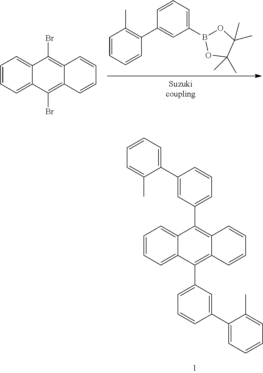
C1(C2=CC(C3=C4C(=C(C5=CC=CC(C6=CC=CC=C6C)=C5)C5=CC=CC=C53)C=CC=C4)=CC=C2)=CC=CC=C1C.C1=CC=CC(C2=CC(B3OC(C)(C)C(C)(C)O3)=CC=C2)=C1C.C1=CC=C2C(=C1)C(Br)=C1C(=C2Br)C=CC=C1
